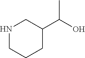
N1CCCC(C(O)C)C1
